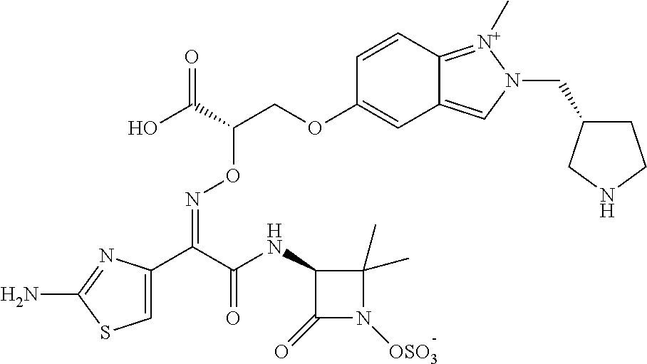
C1=C(C(C(NC2C(=O)N([OSO3])C2(C)C)=O)=NOC(COC2=CC3=CN(CC4CCNC4)[N+](C)=C3C=C2)C(O)=O)N=C(N)S1
